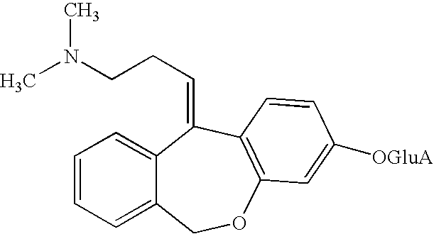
C1=CC=C2C(=C1)C(=CCCN(C)C)C1=C(OC2)C=C([OGluA])C=C1
